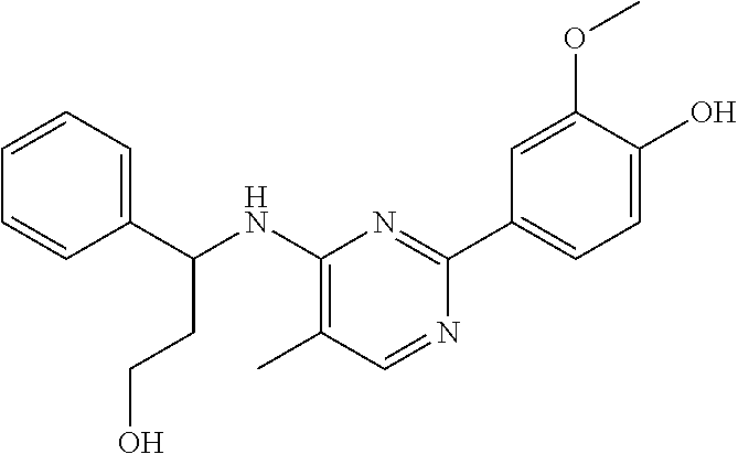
C1=CC=C(C(NC2=C(C)C=NC(C3=CC=C(O)C(OC)=C3)=N2)CCO)C=C1
